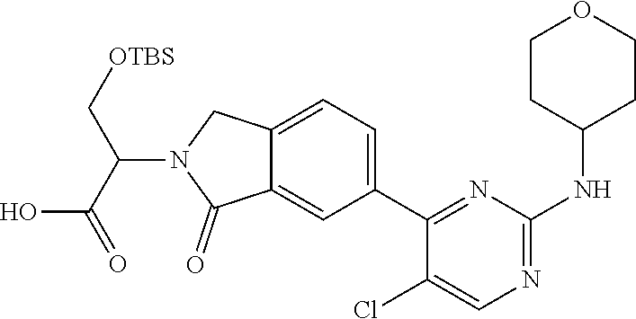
C12=CC(C3=NC(NC4CCOCC4)=NC=C3Cl)=CC=C1CN(C(C(O)=O)C[OTBS])C2=O
